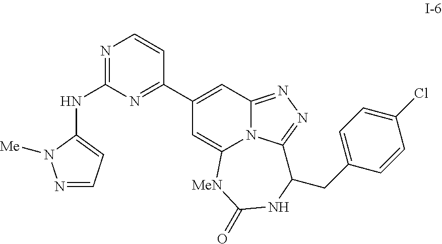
N1=CC=C(NC2=NC=CC(C3=CC4=NN=C5N4C(=C3)[MeN]C(=O)NC5CC3=CC=C(Cl)C=C3)=N2)N1[Me]
